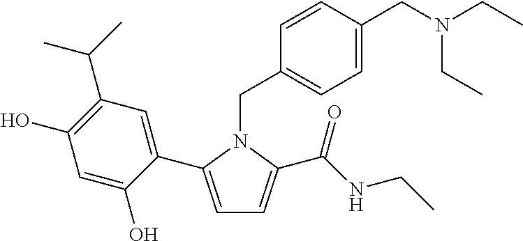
C1=C(C2=CC(C(C)C)=C(O)C=C2O)N(CC2=CC=C(CN(CC)CC)C=C2)C(C(NCC)=O)=C1
